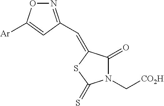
N1(C[CO2H])C(=O)C(=CC2=NOC([Ar])=C2)SC1=S
